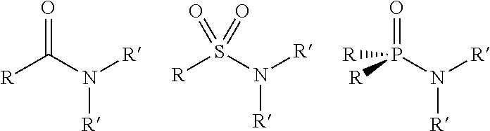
[R]C(=O)N([R])[R].[R]S(=O)(N([R])[R])=O.[R]P(N([R])[R])(=O)[R]
